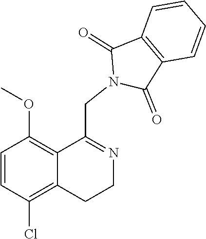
O(C)C1=C2C(=C(Cl)C=C1)CCN=C2CN1C(=O)C2=C(C1=O)C=CC=C2
